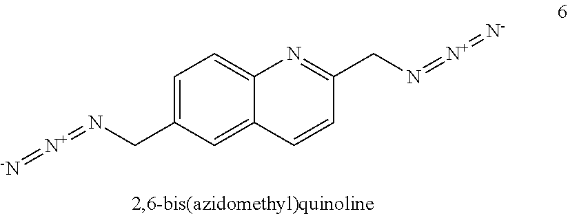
C1=C(CN=[N+]=[-N])C=C2C(=C1)N=C(CN=[N+]=[N-])C=C2
